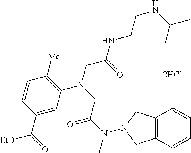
[2HCl].C1=C(C([EtO])=O)C=CC([Me])=C1N(CC(NCCNC(C)C)=O)CC(N(C)N1CC2=C(C=CC=C2)C1)=O
